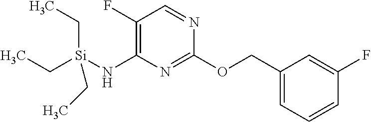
C1(OCC2=CC=CC(F)=C2)=NC(N[Si](CC)(CC)CC)=C(F)C=N1
